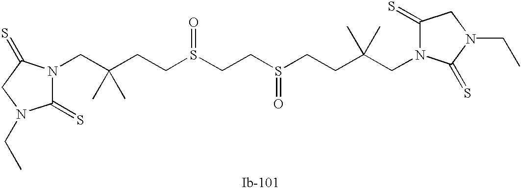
S(=O)(CCC(CN1C(=S)N(CC)CC1=S)(C)C)CCS(CCC(CN1C(=S)CN(CC)C1=S)(C)C)=O
